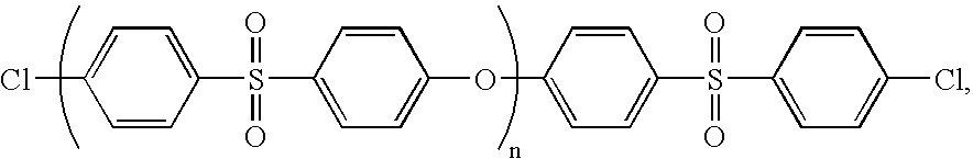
C1=C(Cl)C=CC(S(=O)(=O)C2=CC=C(OC3=CC=C(S(C4=CC=C(Cl)C=C4)(=O)=O)C=C3)C=C2)=C1
